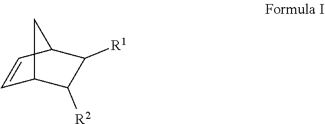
C1=CC2C([R1])C([R2])C1C2
